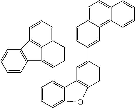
C1=CC=C2C(=C1C1=C3C4=C(C=CC=C4C=C1)C1=C3C=CC=C1)C1=C(C=CC(C3=CC4=C5C(=CC=C4C=C3)C=CC=C5)=C1)O2
